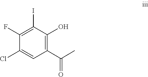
C1(Cl)=CC(C(C)=O)=C(O)C(I)=C1F
